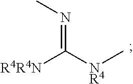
C(=NC)([NR4]C)[R4R4N]
